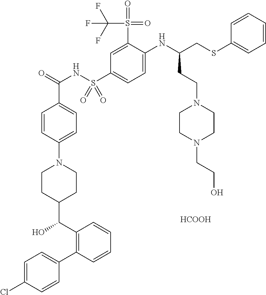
C1=C(Cl)C=CC(C2=C(C(O)C3CCN(C4=CC=C(C(=O)NS(C5=CC=C(NC(CSC6=CC=CC=C6)CCN6CCN(CCO)CC6)C(S(C(F)(F)F)(=O)=O)=C5)(=O)=O)C=C4)CC3)C=CC=C2)=C1.[HCOOH]
